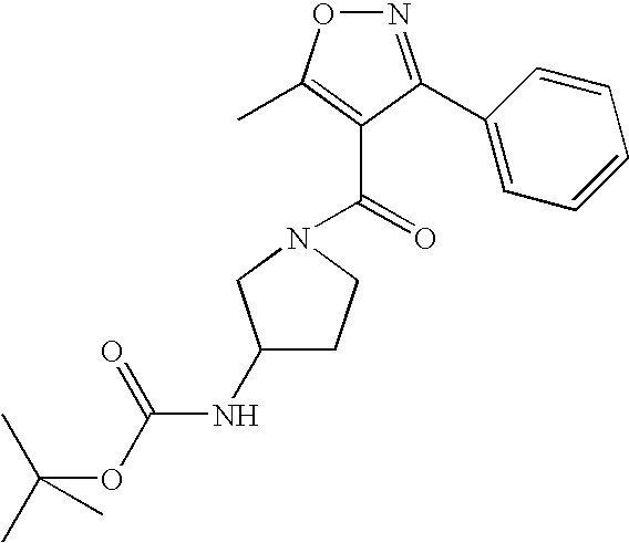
C(=O)(C1=C(C)ON=C1C1=CC=CC=C1)N1CCC(NC(OC(C)(C)C)=O)C1
